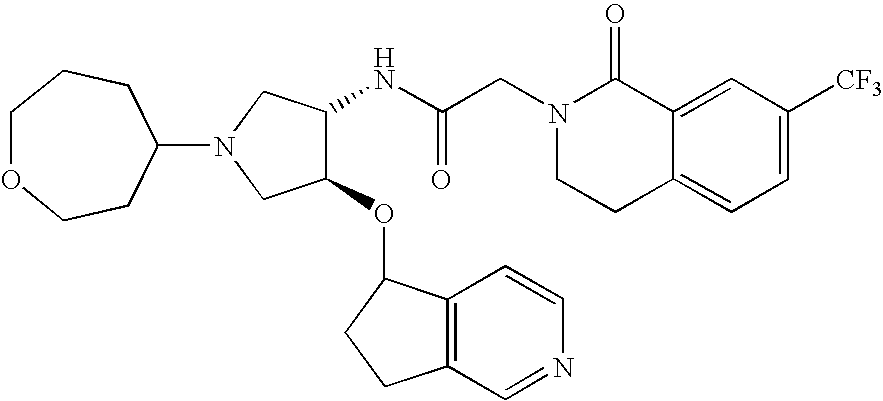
C12=CC([CF3])=CC=C1CCN(CC(NC1C(OC3C4=C(CC3)C=NC=C4)CN(C3CCOCCC3)C1)=O)C2=O
